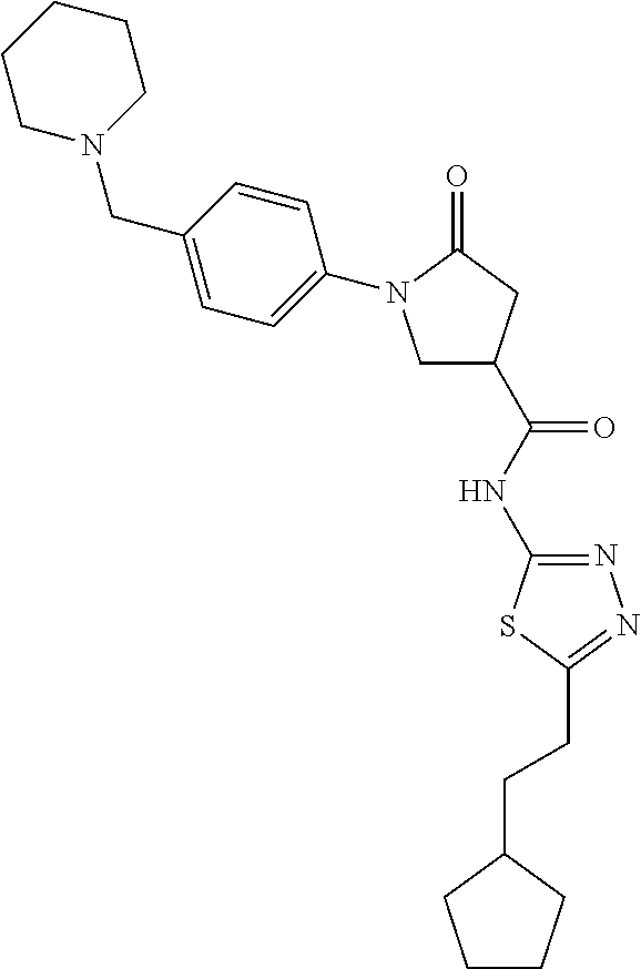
C1N(CC2=CC=C(N3CC(C(NC4=NN=C(CCC5CCCC5)S4)=O)CC3=O)C=C2)CCCC1
